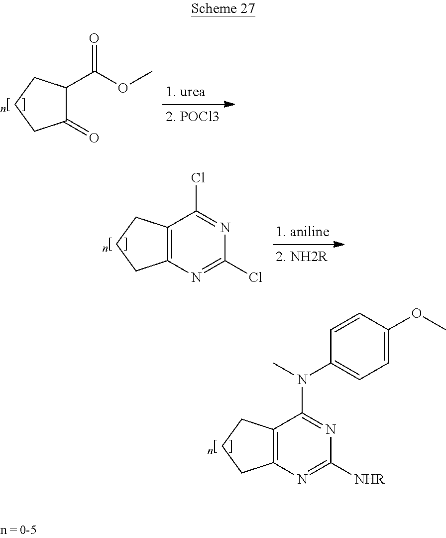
C1(=O)C(C(OC)=O)CCC1.C12=C(N=C(Cl)N=C1Cl)CCC2.C12=C(N=C([NHR])N=C1N(C1=CC=C(OC)C=C1)C)CCC2
